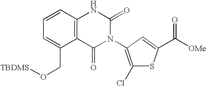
C1=CC2=C(C(CO[TBDMS])=C1)C(=O)N(C1=C(Cl)SC(C([OMe])=O)=C1)C(=O)N2
